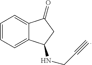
C1=CC=C2C(=C1)C(=O)CC2NCC#C
